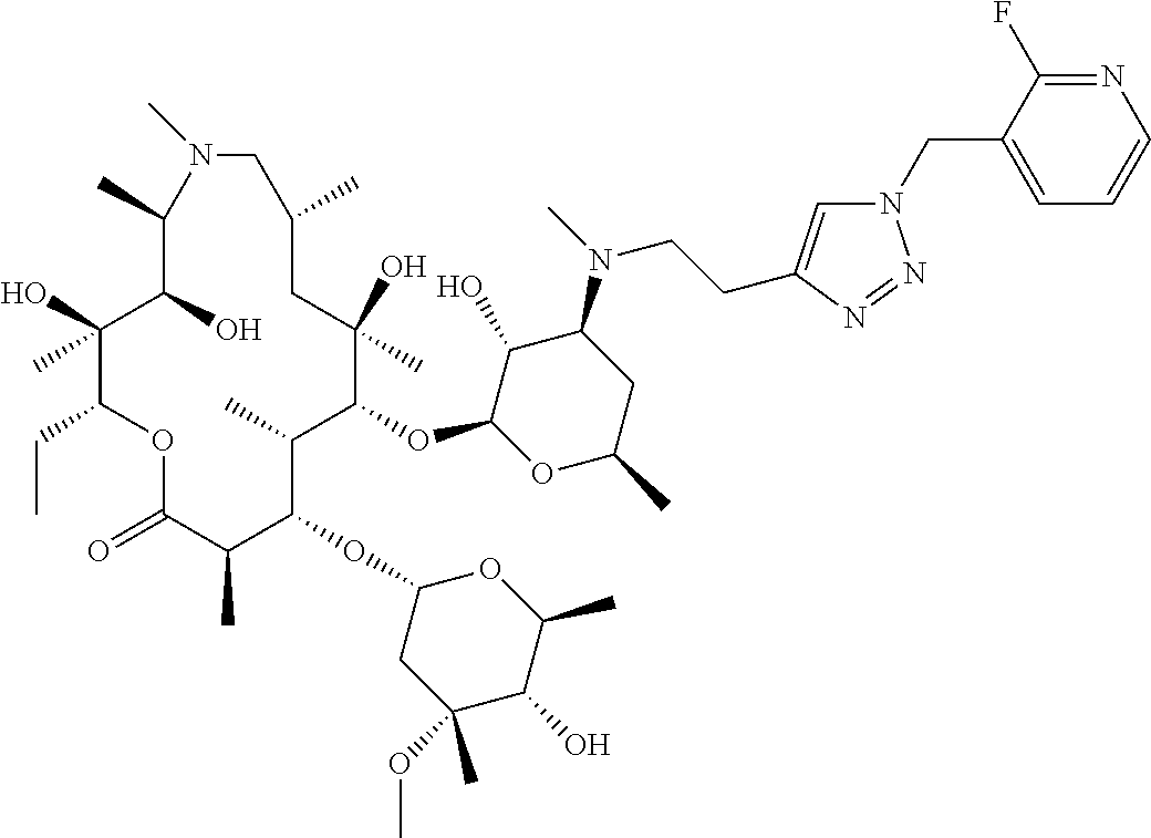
C1(O)C(OC2C(C)C(OC3CC(OC)(C)C(O)C(C)O3)C(C)C(=O)OC(CC)C(O)(C)C(O)C(C)N(C)CC(C)CC2(O)C)OC(C)CC1N(C)CCC1=CN(CC2=CC=CN=C2F)N=N1
